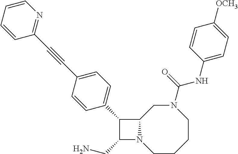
C1(CN)N2C(C1C1=CC=C(C#CC3=NC=CC=C3)C=C1)CN(C(NC1=CC=C([OCH3])C=C1)=O)CCCC2
